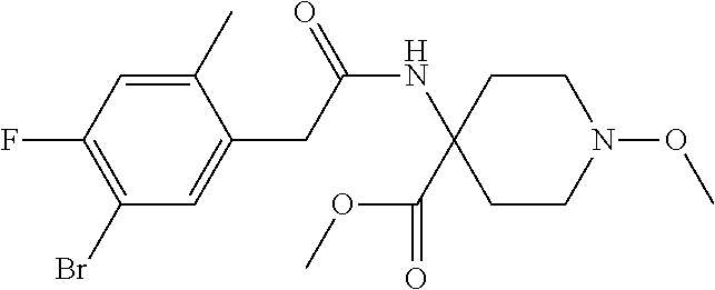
C1(C)=CC(F)=C(Br)C=C1CC(NC1(C(OC)=O)CCN(OC)CC1)=O
